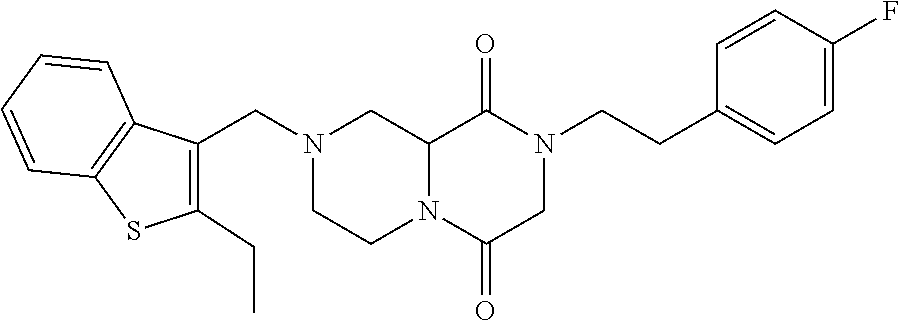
C12N(C(=O)CN(CCC3=CC=C(F)C=C3)C1=O)CCN(CC1=C(CC)SC3=C1C=CC=C3)C2
